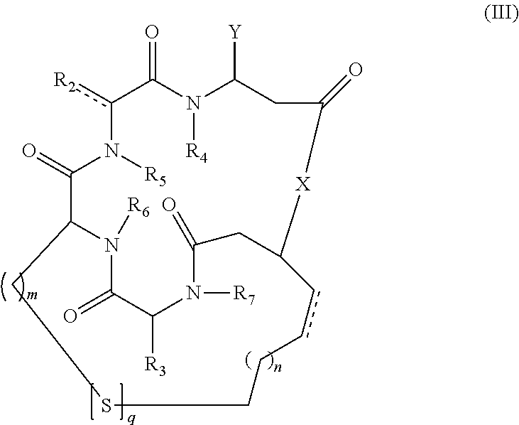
N1([R6])C(=O)C([R3])N([R7])C(=O)CC2[X]C(=O)CC([Y])N([R4])C(=O)c([R2])N([R5])C(=O)C1CSCCcc2
